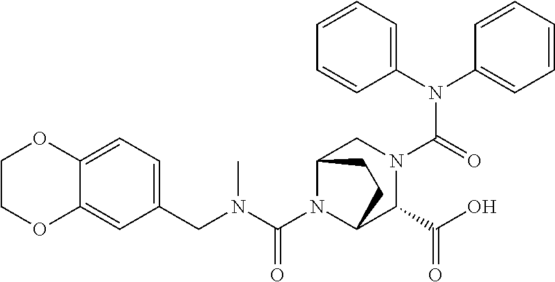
C(N1C2C(C(O)=O)N(C(N(C3=CC=CC=C3)C3=CC=CC=C3)=O)CC1CC2)(N(CC1=CC=C2C(=C1)OCCO2)C)=O
